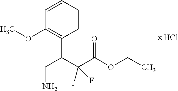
C1=CC=CC(C(C(C(OCC)=O)(F)F)CN)=C1OC
